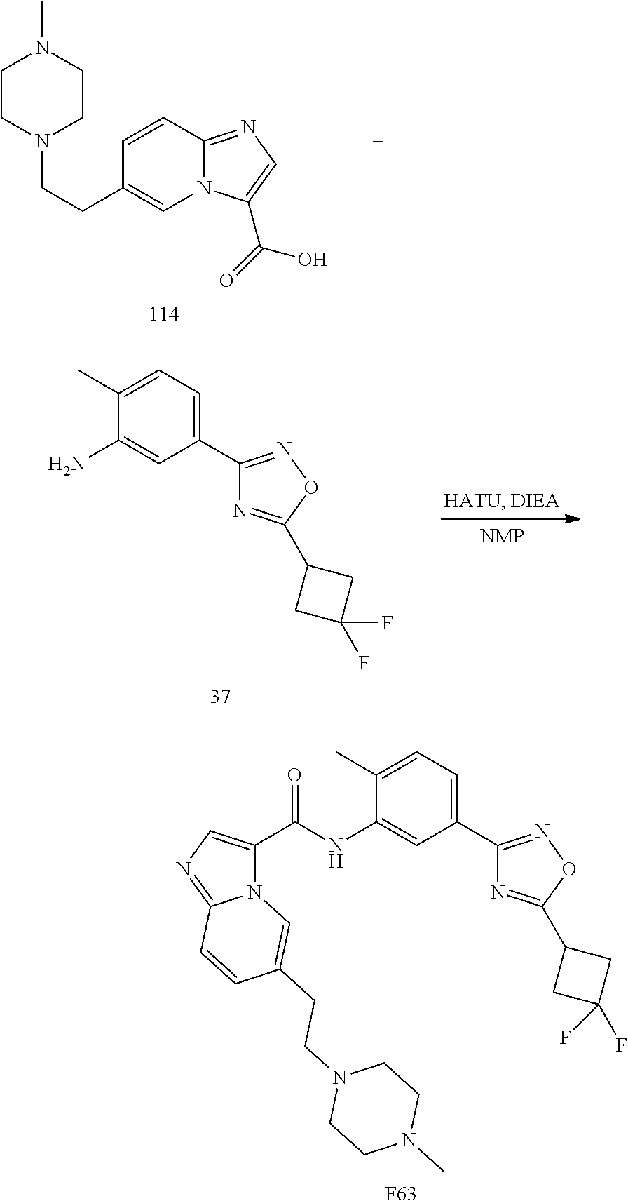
C1=CC2=NC=C(C(=O)O)N2C=C1CCN1CCN(C)CC1.C1(C2=NOC(C3CC(F)(F)C3)=N2)=CC=C(C)C(N)=C1.[F63].N12C(C(NC3=CC(C4=NOC(C5CC(F)(F)C5)=N4)=CC=C3C)=O)=CN=C1C=CC(CCN1CCN(C)CC1)=C2
